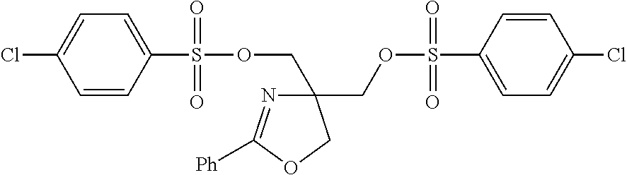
C(OS(=O)(=O)C1=CC=C(Cl)C=C1)C1(COS(=O)(=O)C2=CC=C(Cl)C=C2)N=C([Ph])OC1
